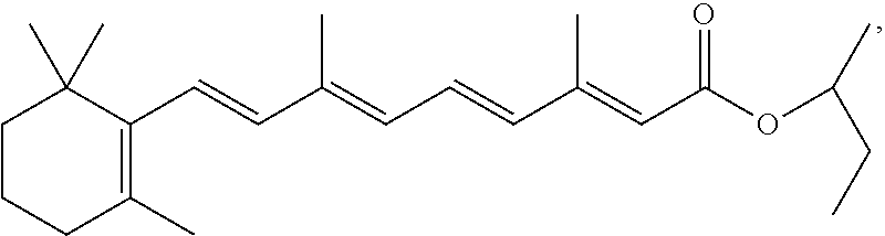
C1CCC(C)=C(C=CC(=CC=CC(=CC(OC(C)CC)=O)C)C)C1(C)C
